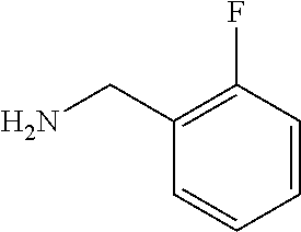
C1=CC(F)=C(CN)C=C1
